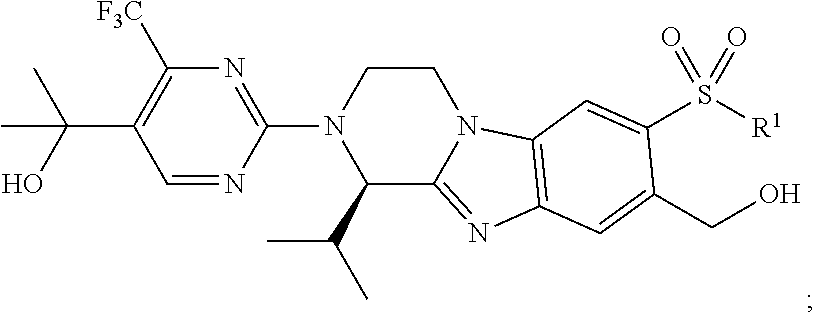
C1(N2C(C(C)C)C3=NC4=C(N3CC2)C=C(S([R1])(=O)=O)C(CO)=C4)=NC([F3C])=C(C(O)(C)C)C=N1
